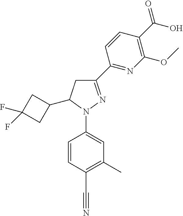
C1(C2=NC(OC)=C(C(=O)O)C=C2)=NN(C2=CC(C)=C(C#N)C=C2)C(C2CC(F)(F)C2)C1
